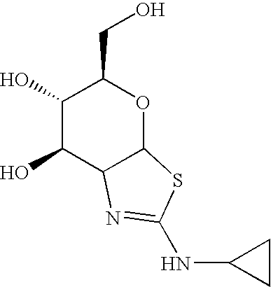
C1(O)C(O)C2C(OC1CO)SC(NC1CC1)=N2
